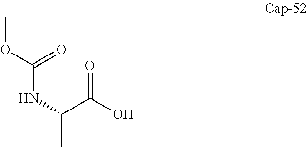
CC(NC(OC)=O)C(O)=O
